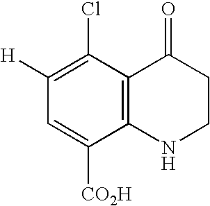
C1(Cl)=C([H])C=C([CO2H])C2=C1C(=O)CCN2
